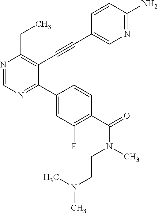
N1=CN=C(C2=CC(F)=C(C(N(C)CCN(C)C)=O)C=C2)C(C#CC2=CN=C(N)C=C2)=C1CC
